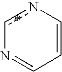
c1nC=CC=N1
